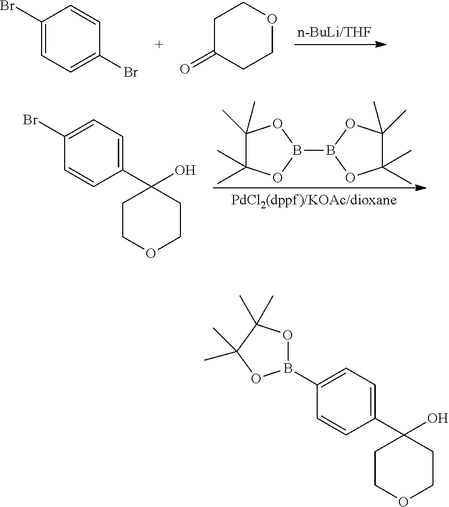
C1(Br)=CC=C(Br)C=C1.C1C(=O)CCOC1.C1(C)(C)C(C)(C)OB(B2OC(C)(C)C(C)(C)O2)O1.C1(Br)=CC=C(C2(O)CCOCC2)C=C1.C1(B2OC(C)(C)C(C)(C)O2)=CC=C(C2(O)CCOCC2)C=C1
